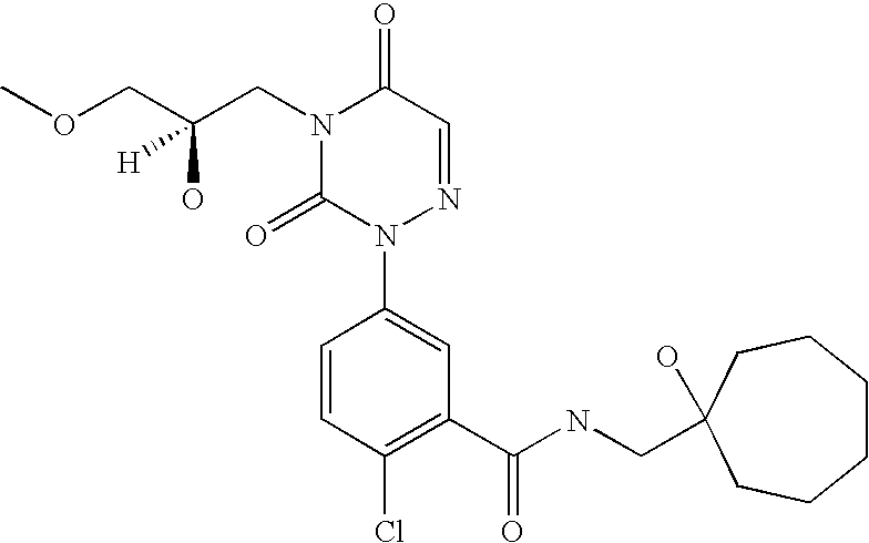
C1=CC(Cl)=C(C(NCC2(O)CCCCCC2)=O)C=C1N1N=CC(=O)N(CC(COC)(O)[H])C1=O
